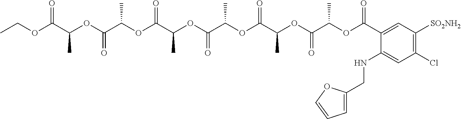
CCOC(C(OC(C(OC(C(OC(C(OC(C(OC(C(OC(C1=CC([SO2NH2])=C(Cl)C=C1NCC1=CC=CO1)=O)C)=O)C)=O)C)=O)C)=O)C)=O)C)=O
